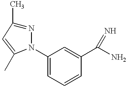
N1=C(C)C=C(C)N1C1=CC=CC(C(=N)N)=C1
